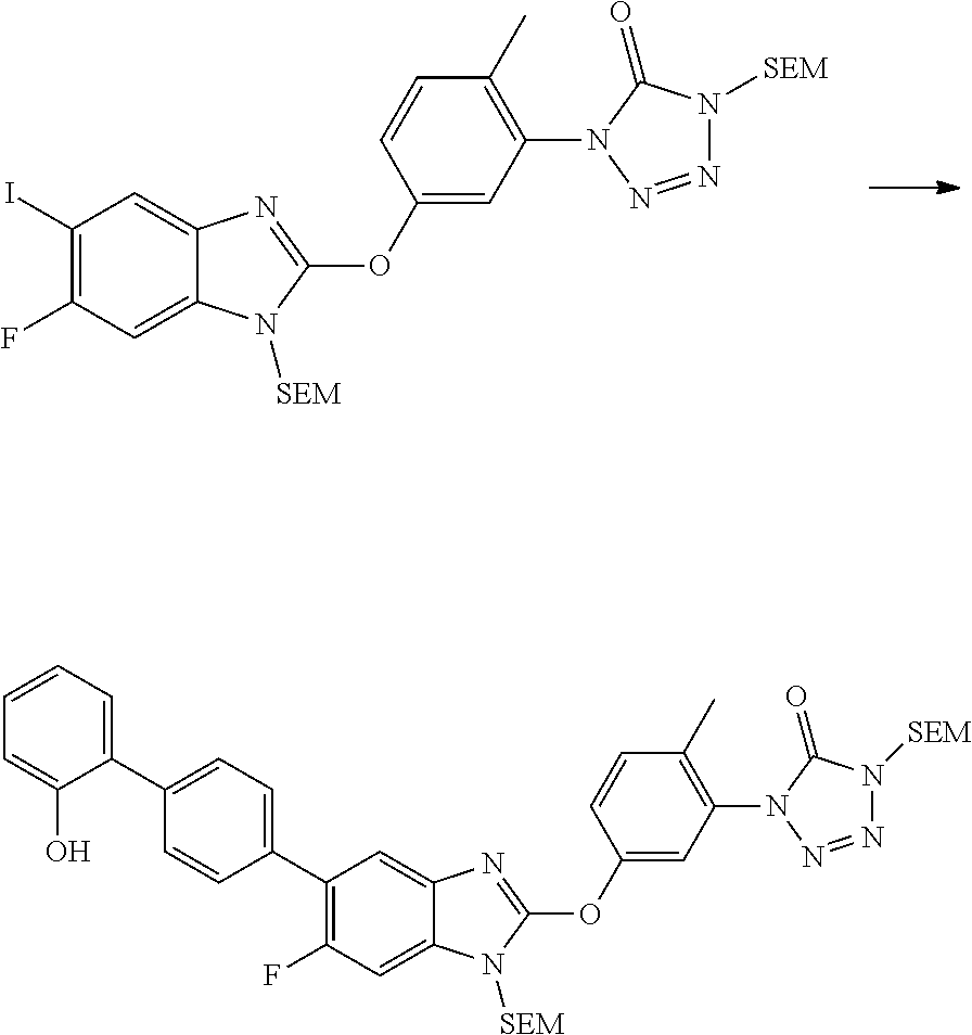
C1(I)=C(F)C=C2C(=C1)N=C(OC1=CC(N3N=NN([SEM])C3=O)=C(C)C=C1)N2[SEM].C1(C2=CC=C(C3=C(F)C=C4C(=C3)N=C(OC3=CC(N5N=NN([SEM])C5=O)=C(C)C=C3)N4[SEM])C=C2)=CC=CC=C1O
